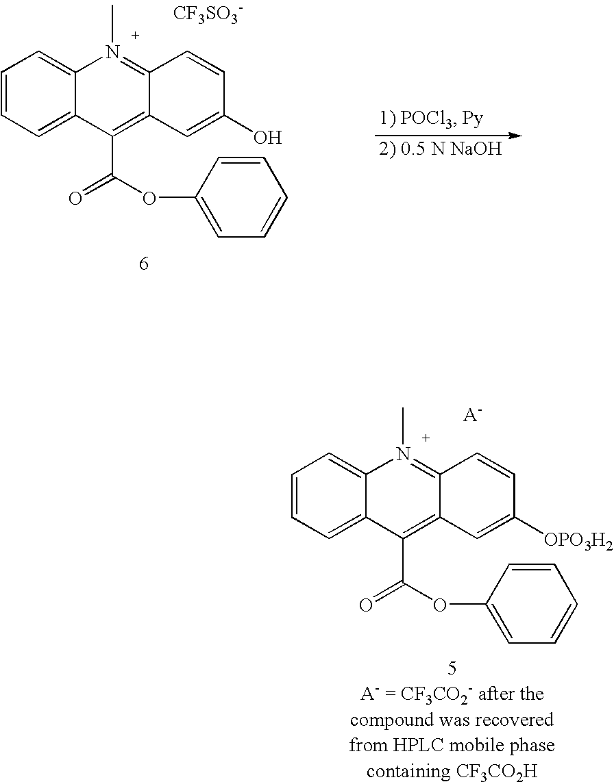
C1=CC=C2C(=C1)N(C)=C1C(=C2C(OC2=CC=CC=C2)=O)C=C(O)C=C1.[CF3SO3-].C1=CC=C2C(=C1)N(C)=C1C(=C2C(OC2=CC=CC=C2)=O)C=C([OPO3H2])C=C1.[A-]
